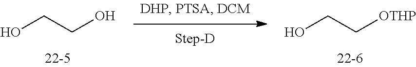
OCCO.OCC[OTHP]
